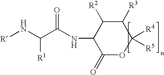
[R]NC(C(NC1C(=O)OC([R4])([R5])C([R3])C1[R2])=O)[R1]
